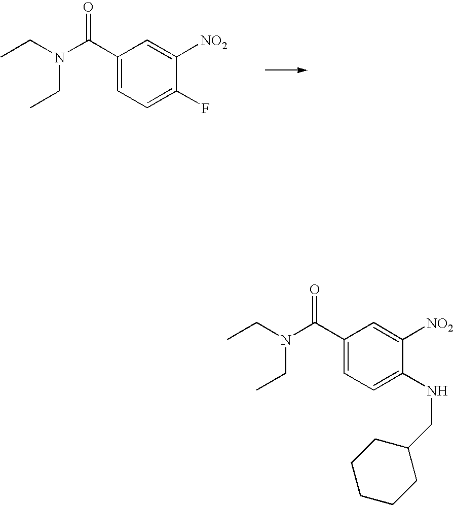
C1(C(N(CC)CC)=O)=CC=C(F)C([NO2])=C1.C1(C(N(CC)CC)=O)=CC=C(NCC2CCCCC2)C([NO2])=C1
